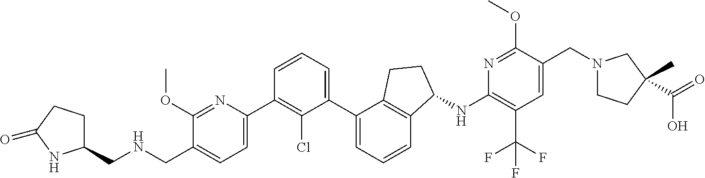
C1(CNCC2=CC=C(C3=C(Cl)C(C4=CC=CC5=C4CCC5NC4=C(C(F)(F)F)C=C(CN5CCC(C)(C(O)=O)C5)C(OC)=N4)=CC=C3)N=C2OC)CCC(=O)N1
